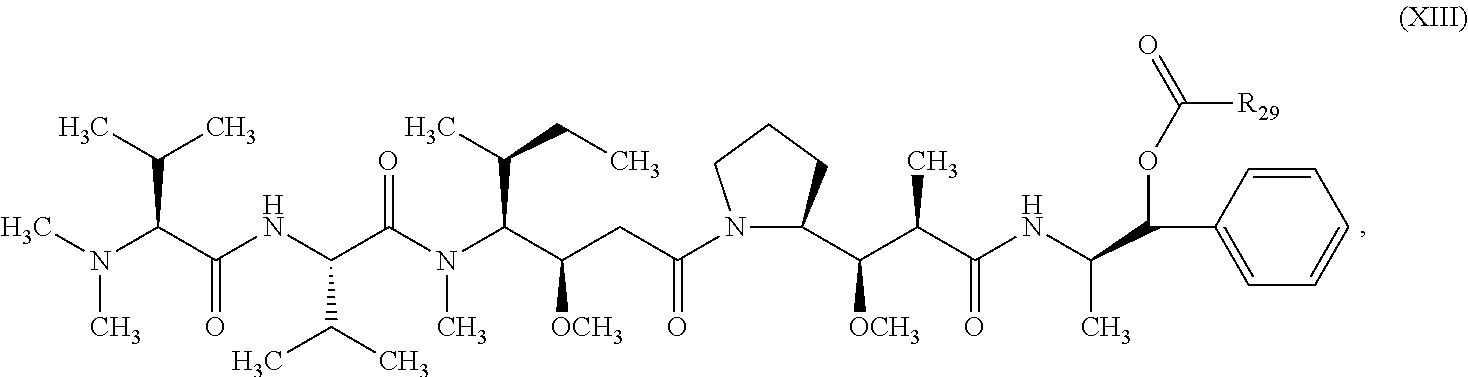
N(C(C(NC(C(N(C(C(CC(N1C(C(C(C(NC(C(C2=CC=CC=C2)OC(=O)[R29])C)=O)C)[OCH3])CCC1)=O)[OCH3])C(C)CC)C)=O)C(C)C)=O)C(C)C)(C)C
